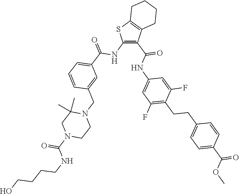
C1(NC(C2=CC=CC(CN3C(C)(C)CN(C(NCCCCO)=O)CC3)=C2)=O)=C(C(NC2=CC(F)=C(CCC3=CC=C(C(OC)=O)C=C3)C(F)=C2)=O)C2=C(S1)CCCC2
